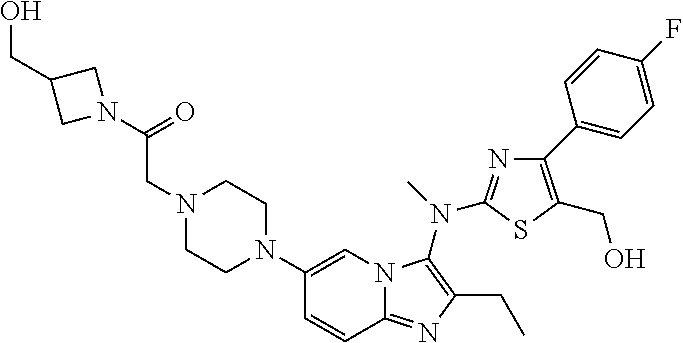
C1(N2CCN(CC(=O)N3CC(CO)C3)CC2)=CN2C(=NC(CC)=C2N(C)C2=NC(C3=CC=C(F)C=C3)=C(CO)S2)C=C1
